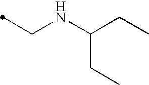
C(NC(CC)CC)C
